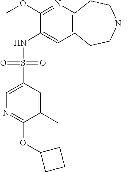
C1(OC)=NC2=C(C=C1NS(C1=CN=C(OC3CCC3)C(C)=C1)(=O)=O)CCN(C)CC2
